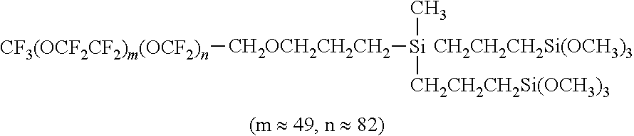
[CH2OCH2CH2CH2]([Si](C)[CH2CH2CH2Si(OCH3)3])[CF3(OCF2CF2)m(OCF2)n].[CH2CH2CH2Si(OCH3)3]
